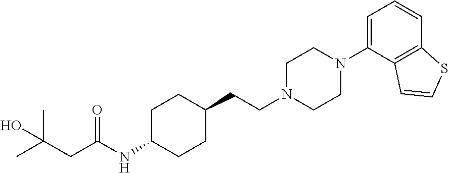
C(NC1CCC(CCN2CCN(C3=CC=CC4=C3C=CS4)CC2)CC1)(CC(C)(C)O)=O
